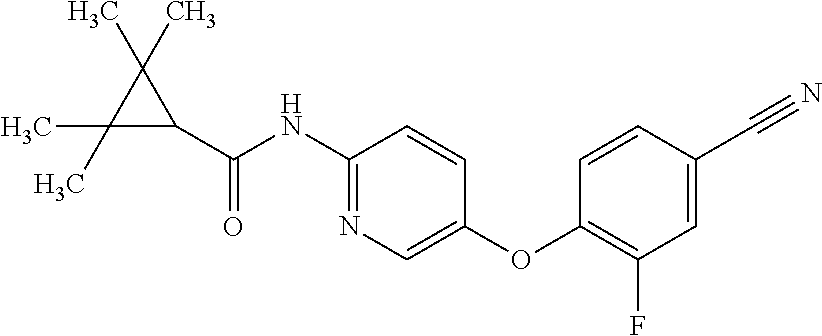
C1(C(NC2=NC=C(OC3=C(F)C=C(C#N)C=C3)C=C2)=O)C(C)(C)C1(C)C
